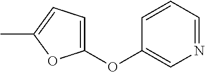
C1(OC2=CN=CC=C2)=CC=C(C)O1
